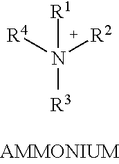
N([R3])([R4])([R2])[R1]
